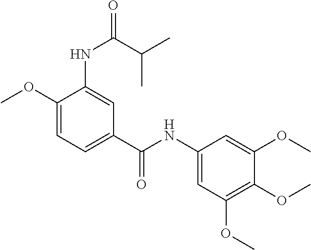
C1(OC)=CC=C(C(=O)NC2=CC(OC)=C(OC)C(OC)=C2)C=C1NC(=O)C(C)C
